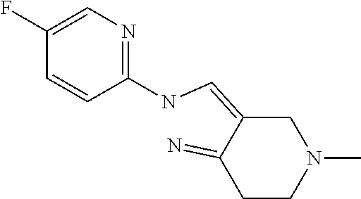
C1C(=CNC2=NC=C(F)C=C2)C(=N)CCN1C
